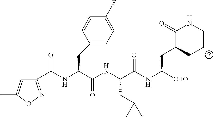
C(NC(C(NC(C(NC([CHO])CC1CCCNC1=O)=O)CC(C)C)=O)CC1=CC=C(F)C=C1)(=O)C1=NOC(C)=C1
